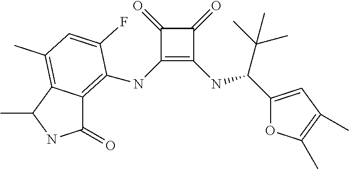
C1(=O)C(NC2=C3C(=O)NC(C)C3=C(C)C=C2F)=C(NC(C(C)(C)C)C2=CC(C)=C(C)O2)C1=O
